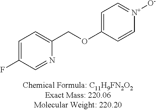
C1=C(F)C=NC(COC2=CC=[N+]([O-])C=C2)=C1
